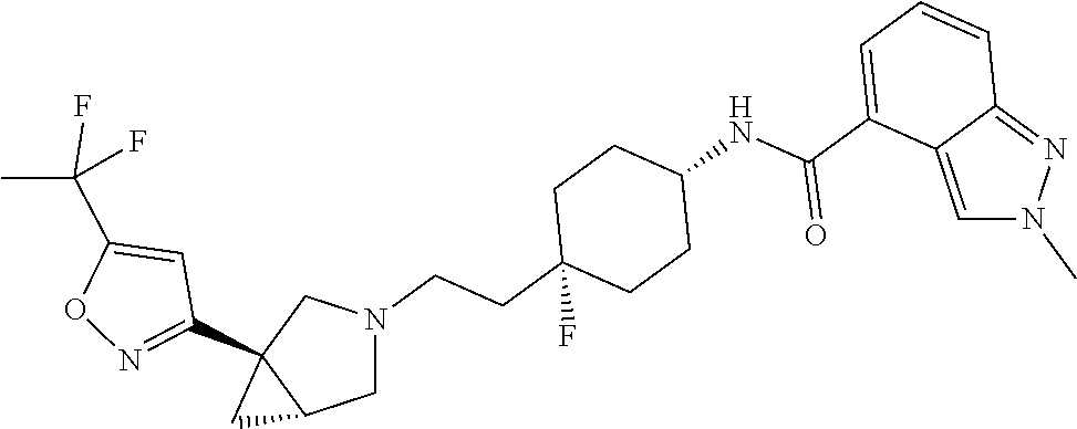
C1N(CCC2(F)CCC(NC(=O)C3=CC=CC4=NN(C)C=C34)CC2)CC2(C3=NOC(C(C)(F)F)=C3)C1C2
